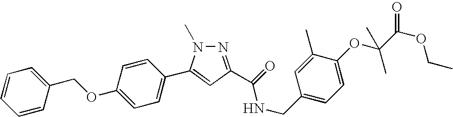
C1=CC=CC(COC2=CC=C(C3=CC(C(NCC4=CC=C(OC(C(OCC)=O)(C)C)C(C)=C4)=O)=NN3C)C=C2)=C1
